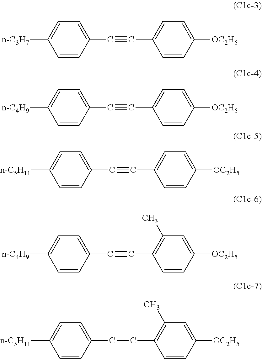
[n-C3H7]C1=CC=C(C#CC2=CC=C([OC2H5])C=C2)C=C1.[n-C4H9]C1=CC=C(C#CC2=CC=C([OC2H5])C=C2)C=C1.[n-C5H11]C1=CC=C(C#CC2=CC=C([OC2H5])C=C2)C=C1.[n-C4H9]C1=CC=C(C#CC2=C(C)C=C([OC2H5])C=C2)C=C1.[n-C5H11]C1=CC=C(C#CC2=C(C)C=C([OC2H5])C=C2)C=C1
